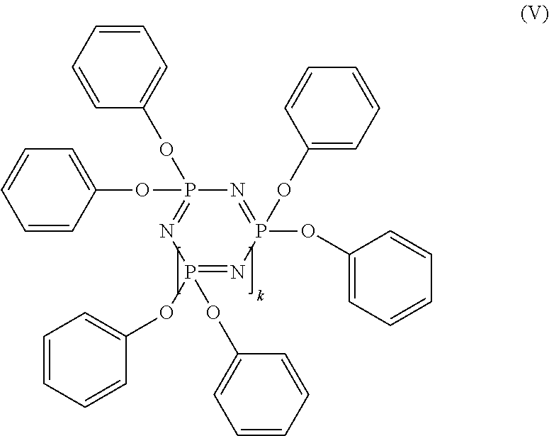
C1=CC=CC=C1OP1(OC2=CC=CC=C2)=NP(OC2=CC=CC=C2)(OC2=CC=CC=C2)=NP(OC2=CC=CC=C2)(OC2=CC=CC=C2)=N1
